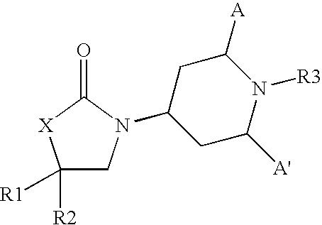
C1([R2])([R1])CN(C2CC([A'])N([R3])C([A])C2)C(=O)[X]1
